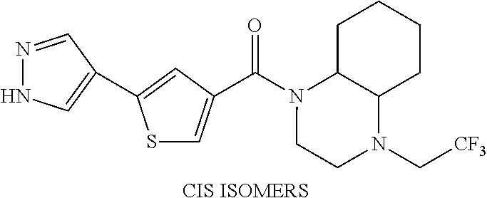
[CIS ISOMERS].S1C=C(C(N2CCN(C[CF3])C3C2CCCC3)=O)C=C1C1=CNN=C1
